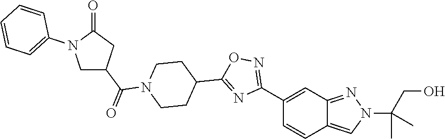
C1(C2=NOC(C3CCN(C(=O)C4CN(C5=CC=CC=C5)C(=O)C4)CC3)=N2)=CC2=NN(C(C)(C)CO)C=C2C=C1
